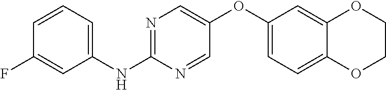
C1(NC2=NC=C(OC3=CC=C4C(=C3)OCCO4)C=N2)=CC=CC(F)=C1
